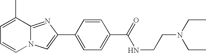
N12C(=NC(C3=CC=C(C(=O)NCCN(CC)CC)C=C3)=C1)C(C)=CC=C2
